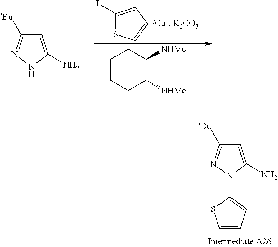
C1=C(N)N(C2=CC=CS2)N=C1[tBu].C1=C(N)NN=C1[tBu].C1(I)=CC=CS1.C1CCC([NHMe])C([NHMe])C1
